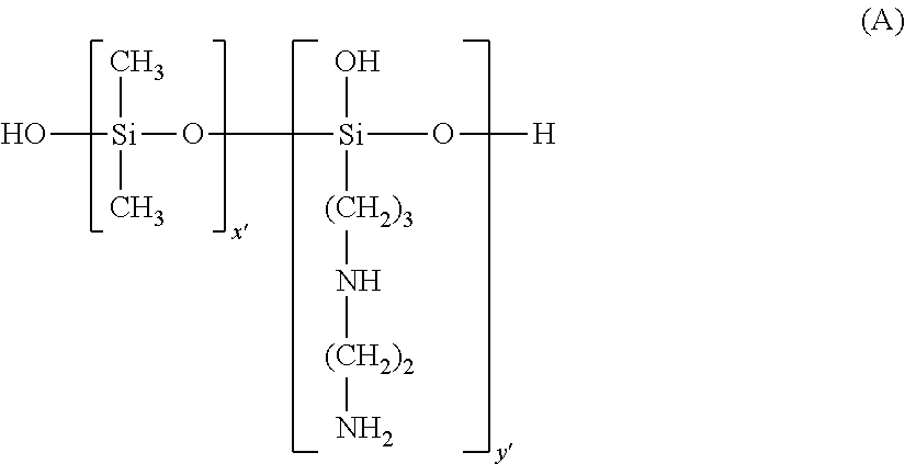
O[Si](C)(C)O[Si](O[H])(O)[(CH2)3]N[(CH2)2]N
